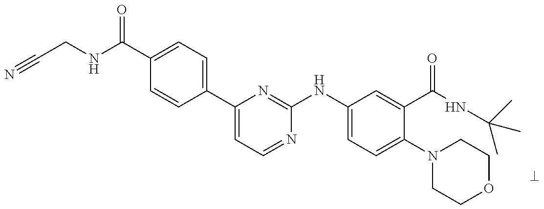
N#CCNC(C1=CC=C(C2=CC=NC(NC3=CC=C(N4CCOCC4)C(C(NC(C)(C)C)=O)=C3)=N2)C=C1)=O
